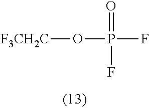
[F3CH2C]OP(F)(=O)F
